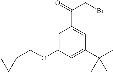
C1=C(OCC2CC2)C=C(C(C)(C)C)C=C1C(=O)CBr
